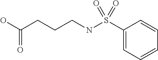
C1(S(NCCCC(O)=O)(=O)=O)=CC=CC=C1
